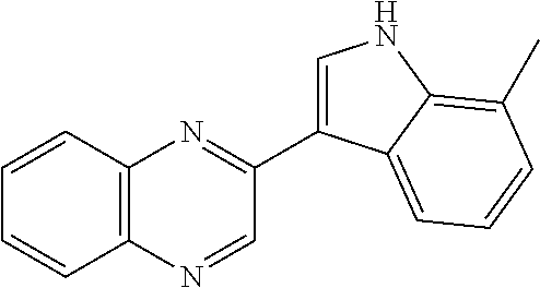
C1=CC2=C(C=C1)N=CC(C1=CNC3=C(C)C=CC=C13)=N2
